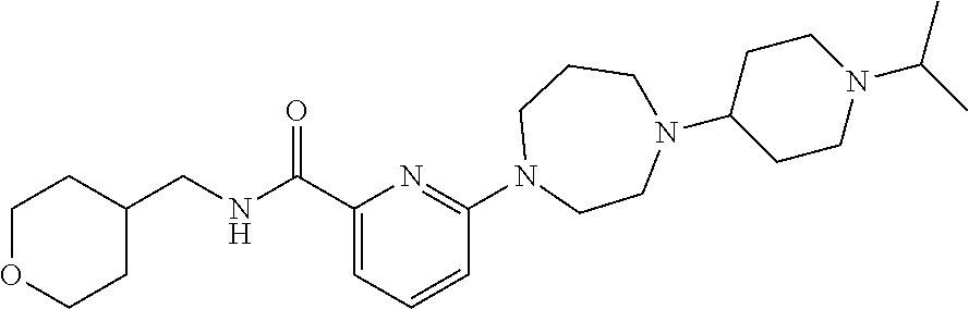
C1(C(NCC2CCOCC2)=O)=CC=CC(N2CCN(C3CCN(C(C)C)CC3)CCC2)=N1
